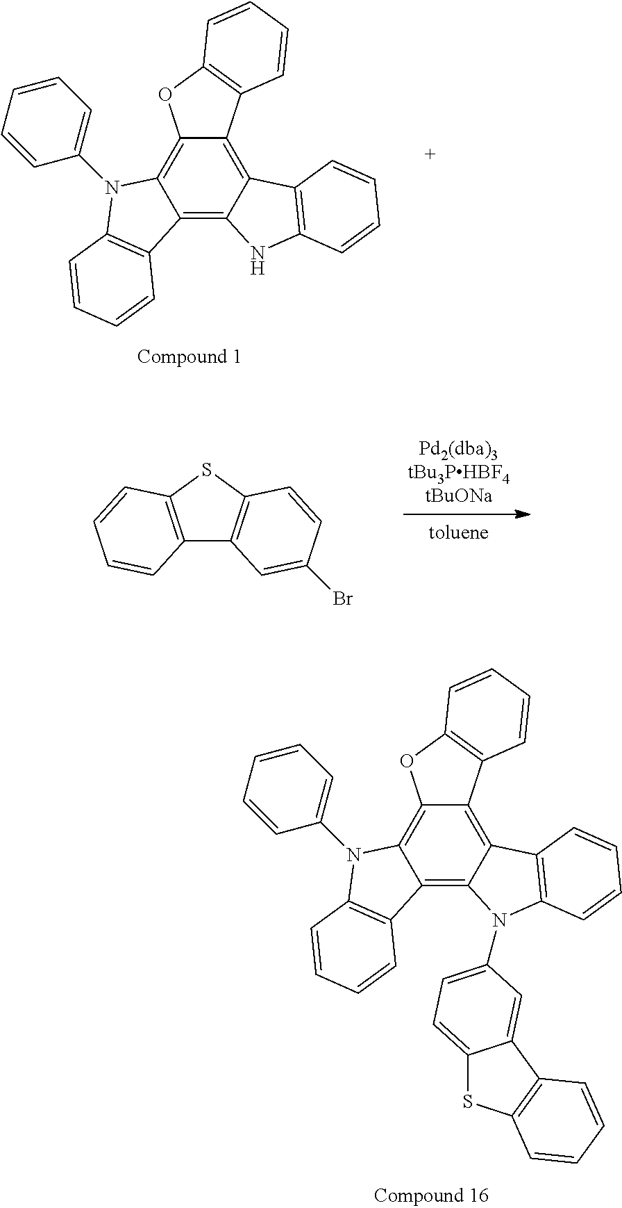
C12=C3C(=C4C(=C1N(C1=CC=CC=C1)C1=C2C=CC=C1)OC1=C4C=CC=C1)C1=C(N3)C=CC=C1.C12=C(SC3=C1C=C(Br)C=C3)C=CC=C2.C12=C3C(=C4C(=C1N(C1=CC=CC=C1)C1=C2C=CC=C1)OC1=C4C=CC=C1)C1=C(N3C2=CC=C3SC4=C(C3=C2)C=CC=C4)C=CC=C1
